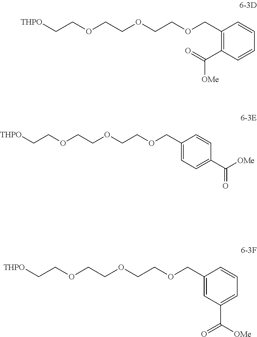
O(CCOCCOCC1=C(C(=O)[OMe])C=CC=C1)CC[THPO].O(CCOCCOCC1=CC=C(C([OMe])=O)C=C1)CC[THPO].O(CCOCCOCC1=CC(C([OMe])=O)=CC=C1)CC[THPO]
